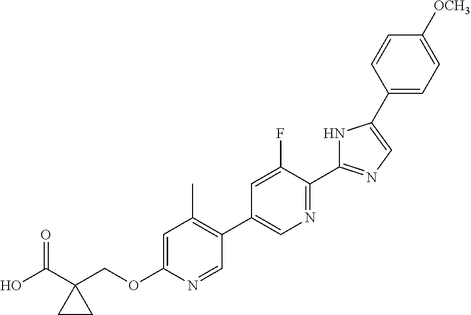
OC(C1(COC2=CC(C)=C(C3=CN=C(C4=NC=C(C5=CC=C([OCH3])C=C5)N4)C(F)=C3)C=N2)CC1)=O
